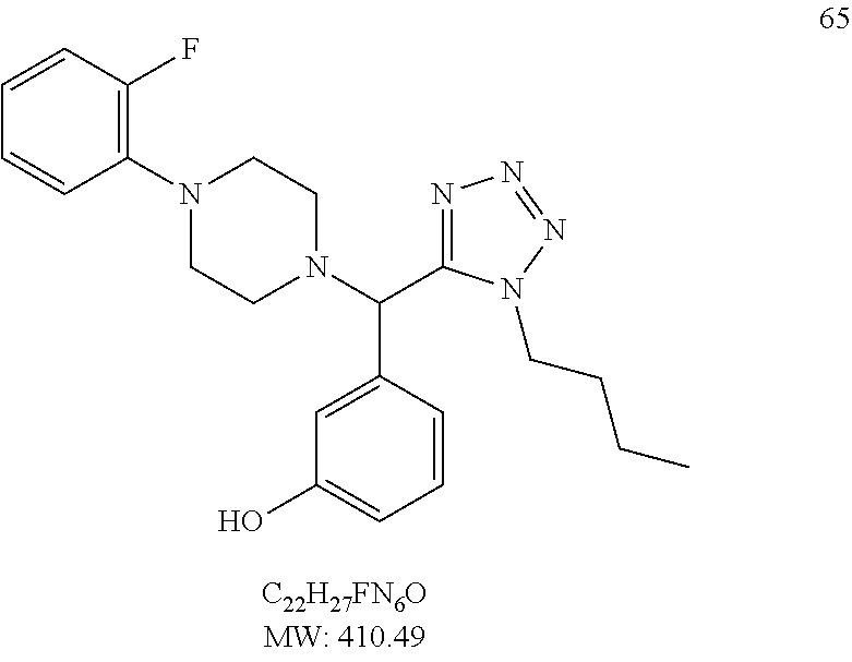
C1(N2CCN(C(C3=NN=NN3CCCC)C3=CC(O)=CC=C3)CC2)=C(F)C=CC=C1
